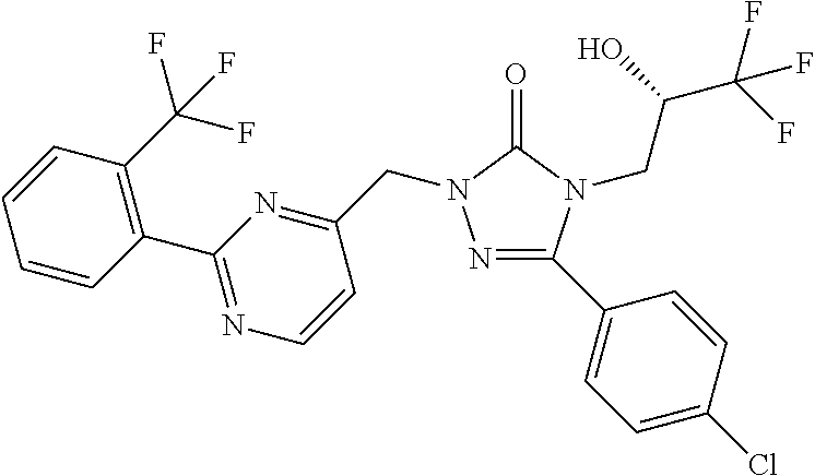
N1=C(C2=CC=C(Cl)C=C2)N(CC(C(F)(F)F)O)C(=O)N1CC1=NC(C2=C(C(F)(F)F)C=CC=C2)=NC=C1
